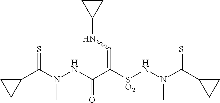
C1(C(N(NC(C([SO2]NN(C)C(C2CC2)=S)=CNC2CC2)=O)C)=S)CC1
